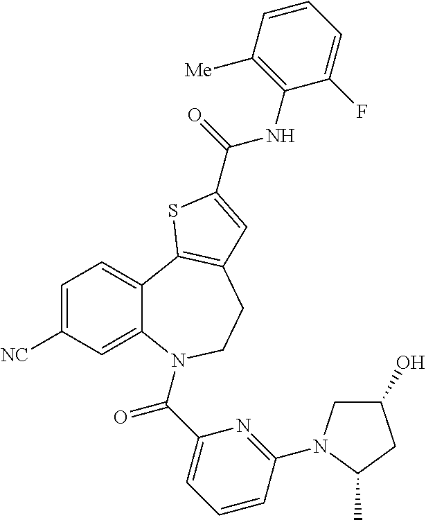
C1=C([NC])C=C2C(=C1)C1=C(CCN2C(C2=CC=CC(N3CC(O)CC3C)=N2)=O)C=C(C(=O)NC2=C([Me])C=CC=C2F)S1
